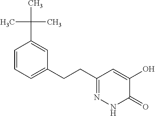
C1=CC=C(CCC2=NNC(=O)C(O)=C2)C=C1C(C)(C)C
